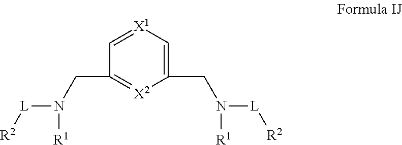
N([L][R2])([R1])CC1=C[X1]=CC(CN([L][R2])[R1])=[X2]1
